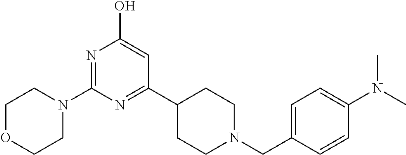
C1OCCN(C2=NC(O)=CC(C3CCN(CC4=CC=C(N(C)C)C=C4)CC3)=N2)C1
